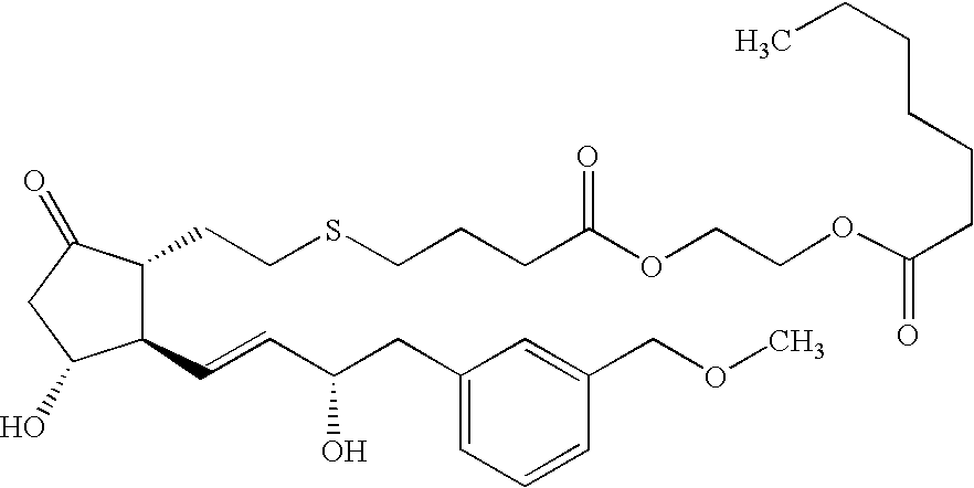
C1(C=CC(CC2=CC=CC(COC)=C2)O)C(CCSCCCC(OCCOC(=O)CCCCCC)=O)C(=O)CC1O
